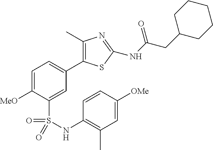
C1=C([MeO])C(S(NC2=C(C)C=C([OMe])C=C2)(=O)=O)=CC(C2=C(C)N=C(NC(=O)CC3CCCCC3)S2)=C1
